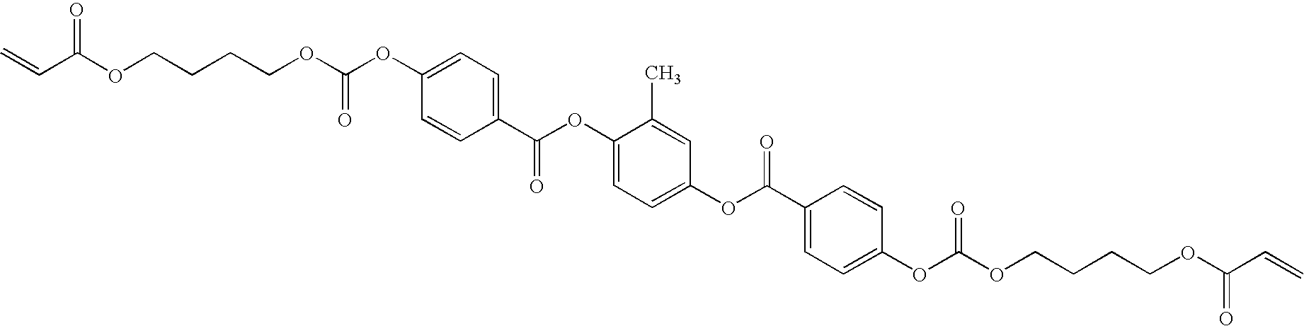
C1(C(OC2=CC=C(OC(C3=CC=C(OC(OCCCCOC(C=C)=O)=O)C=C3)=O)C=C2C)=O)=CC=C(OC(OCCCCOC(C=C)=O)=O)C=C1
